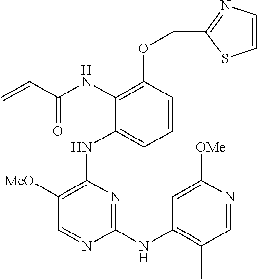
N(C1=C(OCC2=NC=CS2)C=CC=C1NC1=C([MeO])C=NC(NC2=C(C)C=NC([OMe])=C2)=N1)C(C=C)=O
